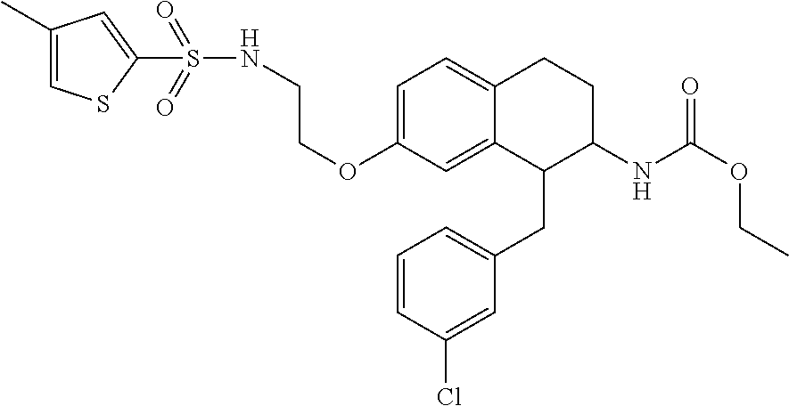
C1=C(OCCNS(=O)(=O)C2=CC(C)=CS2)C=C2C(=C1)CCC(NC(OCC)=O)C2CC1=CC=CC(Cl)=C1
